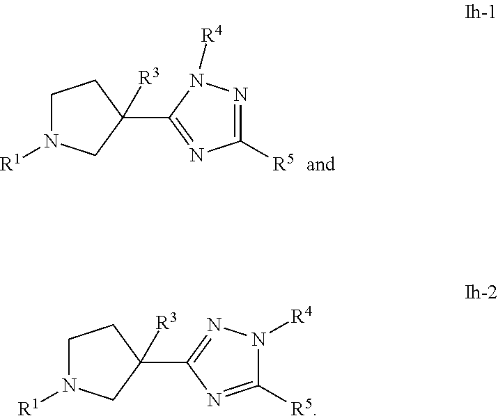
C1([R5])=NN([R4])C(C2([R3])CCN([R1])C2)=N1.C1([R5])=NC(C2([R3])CCN([R1])C2)=NN1[R4]
